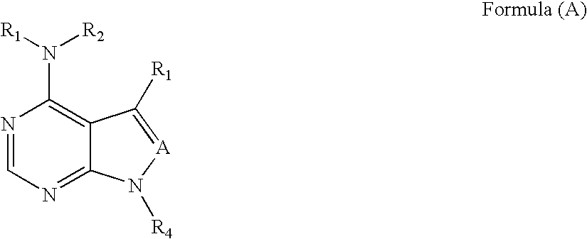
N1=CN=C2C(=C1N([R1])[R2])C([R1])=[A]N2[R4]
